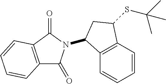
C1=CC2=C(C=C1)C(N1C(=O)C3=C(C1=O)C=CC=C3)CC2SC(C)(C)C
